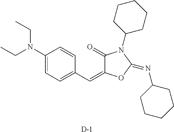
C1(N(CC)CC)=CC=C(C=C2C(=O)N(C3CCCCC3)C(=NC3CCCCC3)O2)C=C1.[D]
